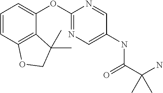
C1=CC2=C(C(OC3=NC=C(NC(C(N)(C)C)=O)C=N3)=C1)C(C)(C)CO2
